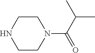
N1(C(C(C)C)=O)CCNCC1
